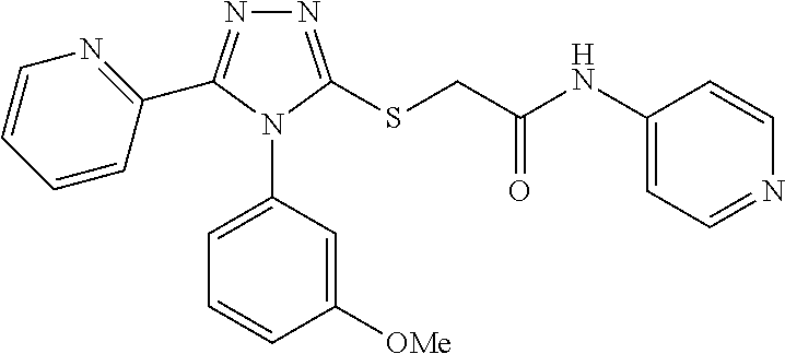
N1=C(SCC(NC2=CC=NC=C2)=O)N(C2=CC=CC([OMe])=C2)C(C2=NC=CC=C2)=N1
